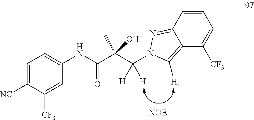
C1=C([NC])C([CF3])=CC(NC(C(C(N2C([H1])=C3C(=N2)C=CC=C3[CF3])([H])[H])(C)O)=O)=C1
